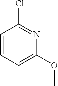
C1=CC=C(OC)N=C1Cl
